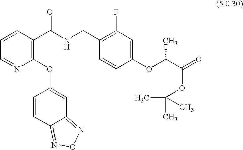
C1=NC(OC2=CC3=NON=C3C=C2)=C(C(NCC2=C(F)C=C(OC(C(=O)OC(C)(C)C)C)C=C2)=O)C=C1
